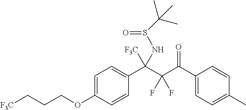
C1=C(OCCC[F3C])C=CC(C(C(C(C2=CC=C(C)C=C2)=O)(F)F)([F3C])NS(=O)C(C)(C)C)=C1
